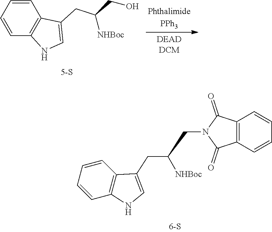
C1=CC=CC2=C1NC=C2CC([NHBoc])CO.C1=CC=CC2=C1NC=C2CC([NHBoc])CN1C(=O)C2=C(C1=O)C=CC=C2
